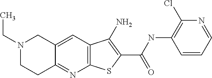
C12=C(C=C3C(=N1)CCN(CC)C3)C(N)=C(C(=O)NC1=C(Cl)N=CC=C1)S2
